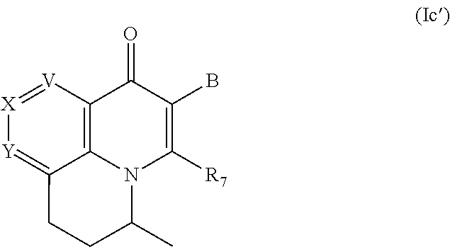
C12=C3[V]=[X][Y]=C1CCC(C)N2C([R7])=C(B)C3=O
